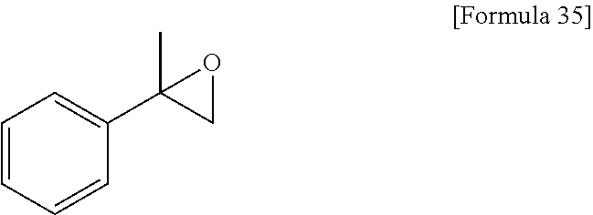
C1=CC=CC(C2(C)CO2)=C1
